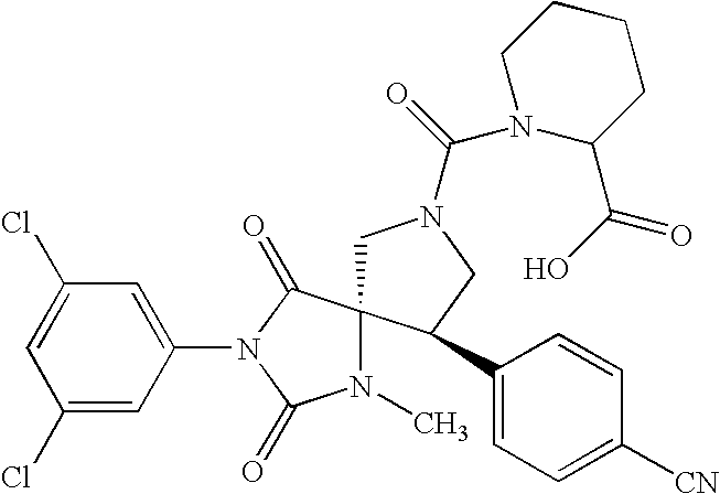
C1N(C(N2C(C(O)=O)CCCC2)=O)CC(C2=CC=C([CN])C=C2)C12N(C)C(=O)N(C1=CC(Cl)=CC(Cl)=C1)C2=O
